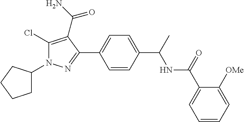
C1(Cl)=C(C(N)=O)C(C2=CC=C(C(NC(C3=CC=CC=C3[OMe])=O)C)C=C2)=NN1C1CCCC1
